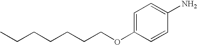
C1=C(OCCCCCCC)C=CC(N)=C1
